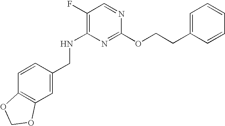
C12=C(C=CC(CNC3=C(F)C=NC(OCCC4=CC=CC=C4)=N3)=C1)OCO2
